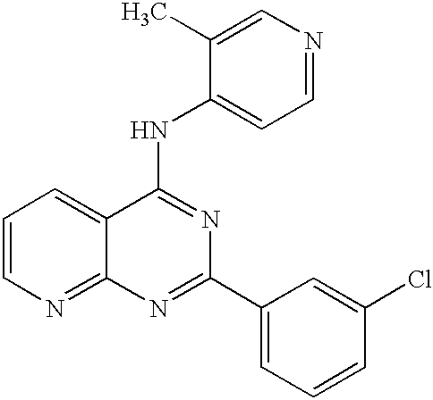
C1=CN=C2C(=C1)C(NC1=CC=NC=C1C)=NC(C1=CC=CC(Cl)=C1)=N2
